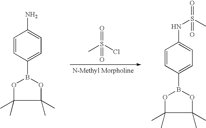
C1=CC(B2OC(C)(C)C(C)(C)O2)=CC=C1N.CS(Cl)(=O)=O.C1=CC(B2OC(C)(C)C(C)(C)O2)=CC=C1NS(C)(=O)=O
